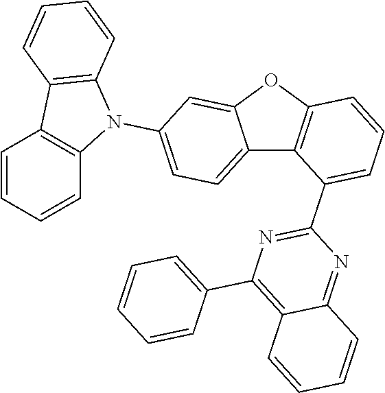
C12=CC=C(N3C4=C(C5=C3C=CC=C5)C=CC=C4)C=C1OC1=C2C(C2=NC(C3=CC=CC=C3)=C3C(=N2)C=CC=C3)=CC=C1
